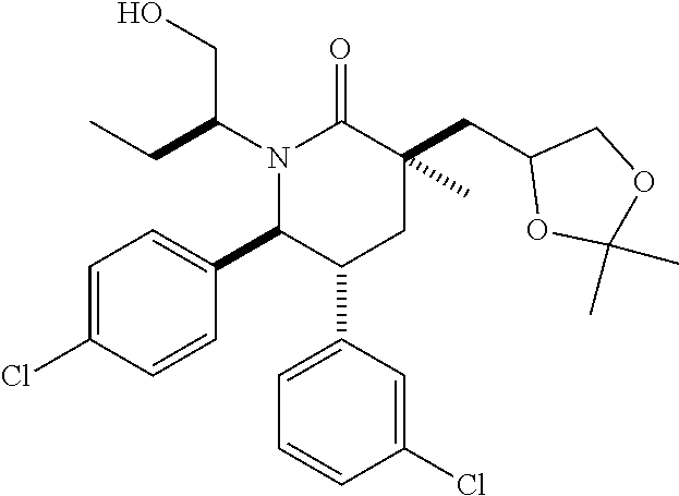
N1(C(CC)CO)C(C2=CC=C(Cl)C=C2)C(C2=CC=CC(Cl)=C2)CC(CC2OC(C)(C)OC2)(C)C1=O
